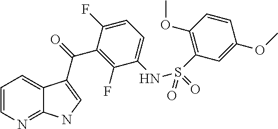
C1=CN=C2C(=C1)C(C(=O)C1=C(F)C(NS(C3=C(OC)C=CC(OC)=C3)(=O)=O)=CC=C1F)=CN2
